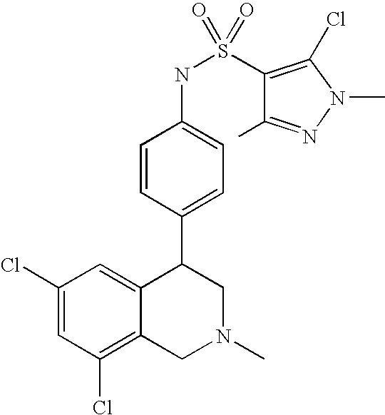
C1(Cl)=CC(Cl)=C2C(=C1)C(C1=CC=C(NS(C3=C(Cl)N(C)N=C3C)(=O)=O)C=C1)CN(C)C2
